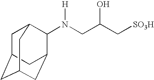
C1C2CC3CC(C2)C(N(CC(C[SO3H])O)[H])C1C3
